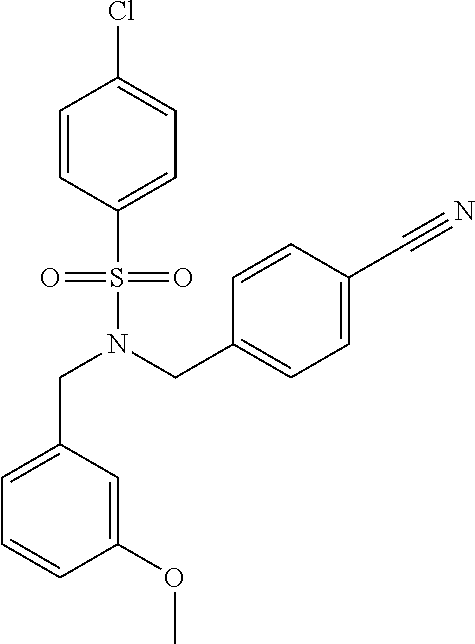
C1=CC(S(=O)(=O)N(CC2=CC=C(C#N)C=C2)CC2=CC=CC(OC)=C2)=CC=C1Cl
